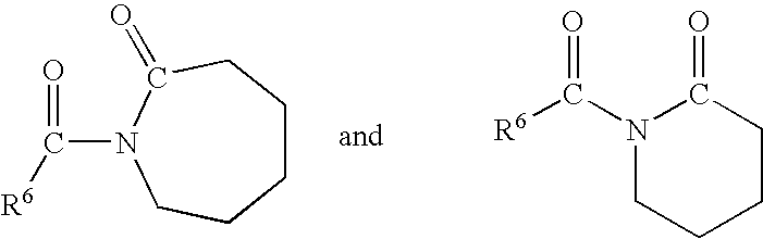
C1CCC(=O)N(C(=O)[R6])CC1.N1(C([R6])=O)CCCCC1=O
